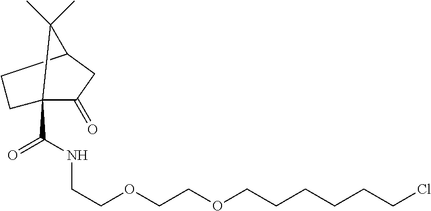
C(=O)(NCCOCCOCCCCCCCl)C12C(=O)CC(CC1)C2(C)C
